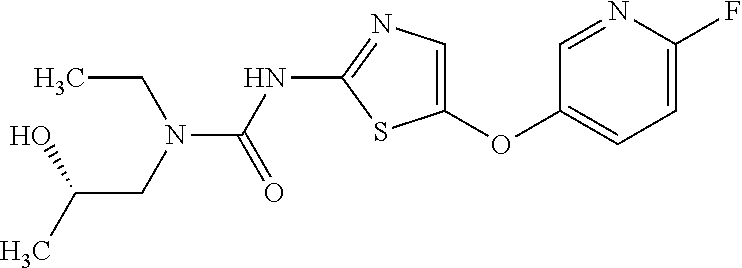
O(C1=CN=C(NC(=O)N(CC)CC(O)C)S1)C1=CC=C(F)N=C1
